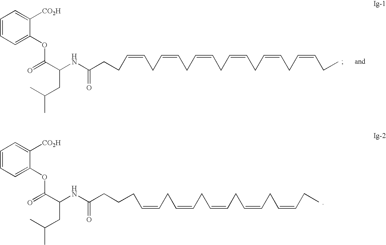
C1=CC=C(OC(C(NC(CCC=CCC=CCC=CCC=CCC=CCC=CCC)=O)CC(C)C)=O)C([CO2H])=C1.C1=CC=C(OC(C(NC(CCCC=CCC=CCC=CCC=CCC=CCC)=O)CC(C)C)=O)C([CO2H])=C1
